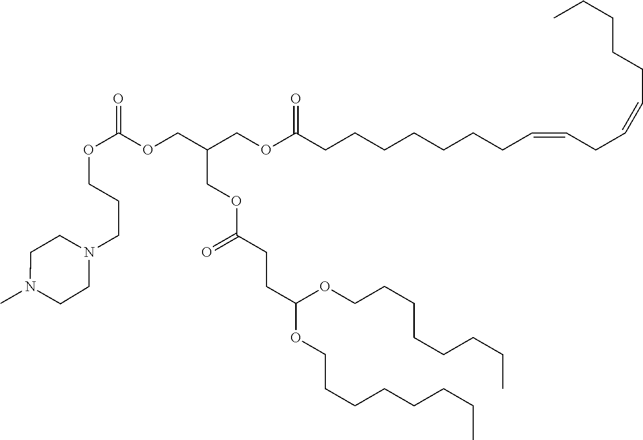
C1CN(C)CCN1CCCOC(OCC(COC(CCC(OCCCCCCCC)OCCCCCCCC)=O)COC(CCCCCCCC=CCC=CCCCCC)=O)=O
